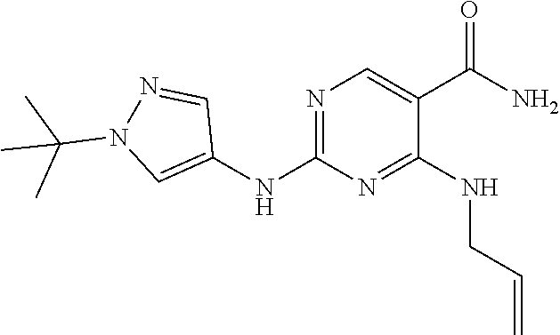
CC(C)(N1N=CC(NC2=NC=C(C(=O)N)C(NCC=C)=N2)=C1)C
